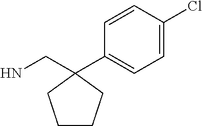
C1=C(Cl)C=CC(C2(CN)CCCC2)=C1
